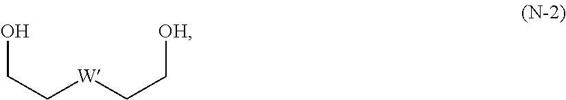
OCC[W]CC[OH]
